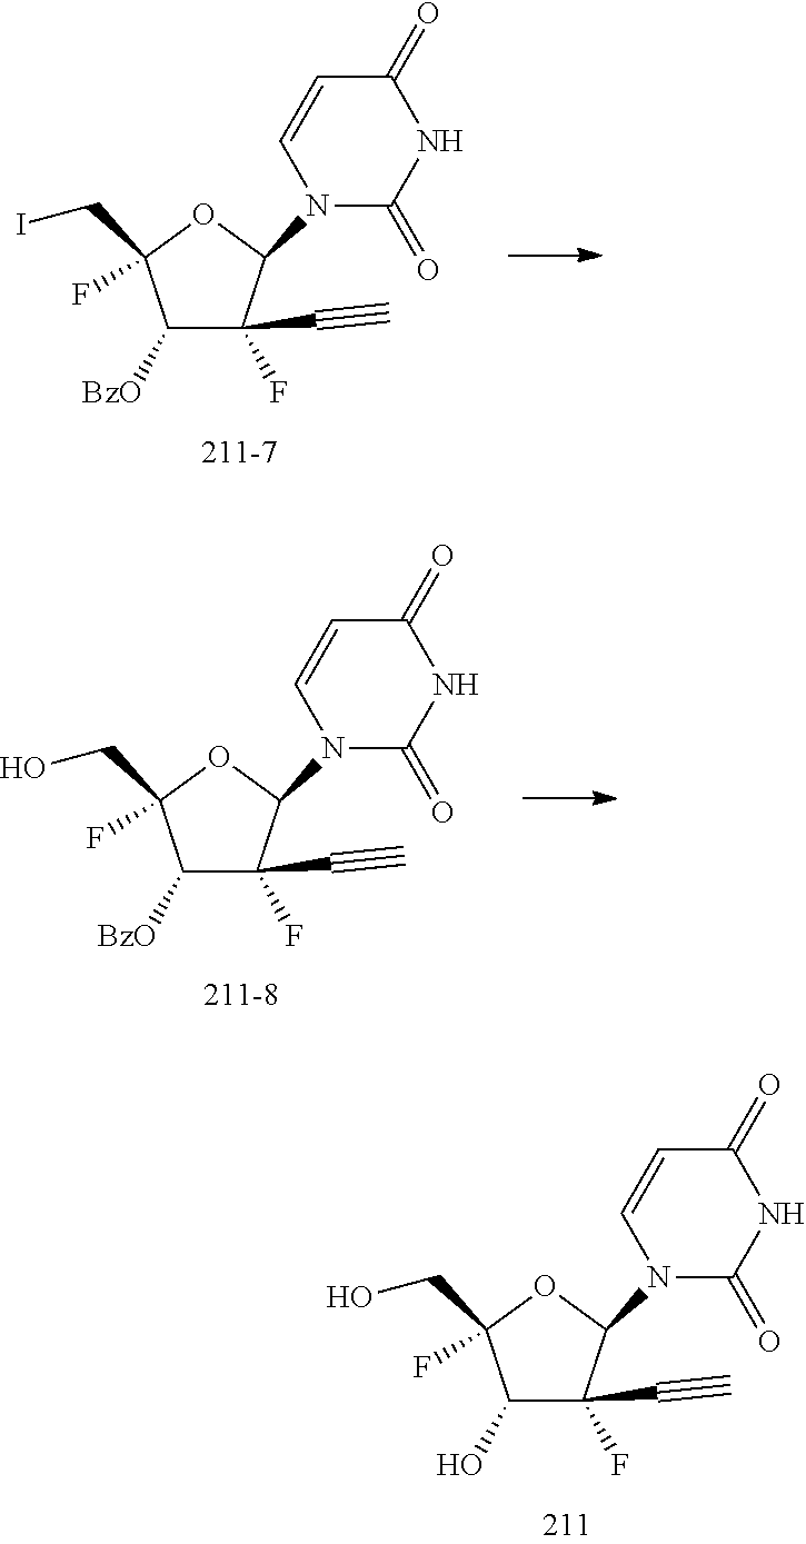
C1([BzO])C(F)(C#C)C(N2C(=O)NC(=O)C=C2)OC1(CI)F.C1(O)C(F)(C#C)C(N2C(=O)NC(=O)C=C2)OC1(CO)F.C1([BzO])C(F)(C#C)C(N2C(=O)NC(=O)C=C2)OC1(CO)F
